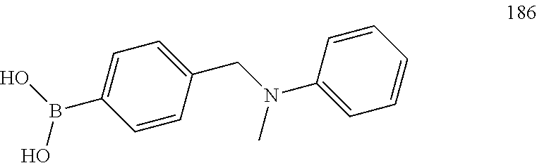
C1(B(O)O)=CC=C(CN(C2=CC=CC=C2)C)C=C1
